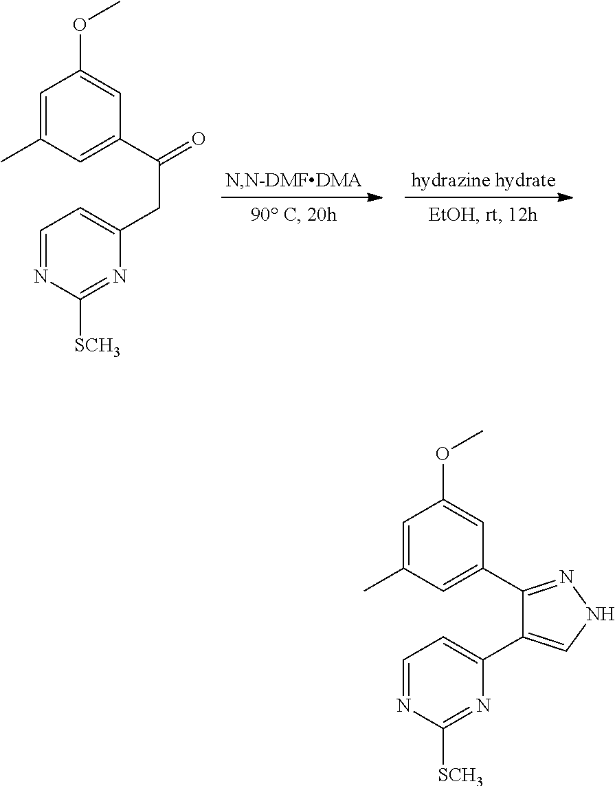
C1=C(C)C=C(C(CC2=CC=NC([SCH3])=N2)=O)C=C1OC.C1=C(C)C=C(C2=NNC=C2C2=CC=NC([SCH3])=N2)C=C1OC
